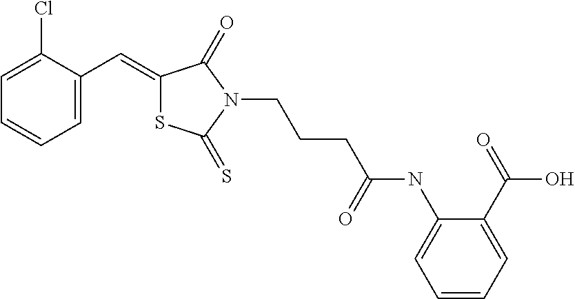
C1=C(C=C2SC(=S)N(CCCC(NC3=CC=CC=C3C(=O)O)=O)C2=O)C(Cl)=CC=C1
